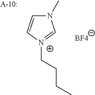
[BF4].N1(C)C=C[N+](CCCC)=C1
